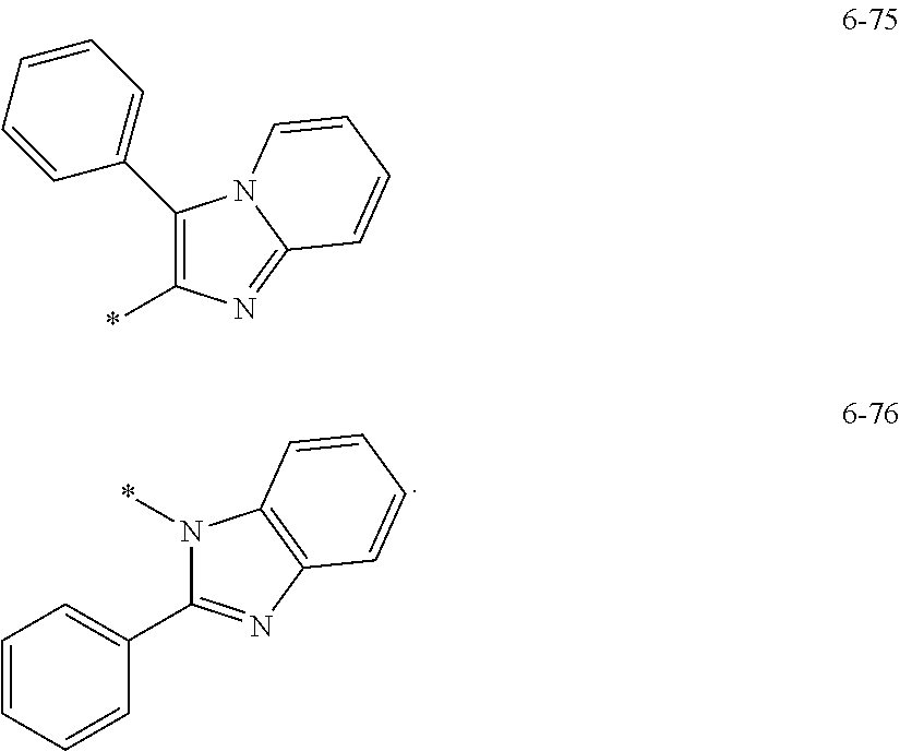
N1(*)C(C2=CC=CC=C2)=NC2=C1C=CC=C2.C1(C2=CC=CC=C2)=C(*)N=C2N1C=CC=C2
